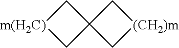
C1C2(C[m(H2C)]1)C[(CH2)m]C2
